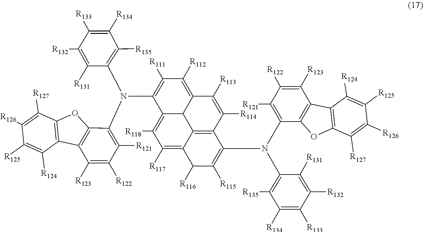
C12=C([R117])C([R118])=C3C4C1=C(C(N(C1=C([R135])C([R134])=C([R133])C([R132])=C1[R131])C1=C([R121])C([R122])=C([R123])C5=C1OC1=C5C([R124])=C([R125])C([R126])=C1[R127])=C([R115])C2[R116])C([R114])=C([R113])C4=C([R112])C([R111])=C3N(C1=C([R135])C([R134])=C([R133])C([R132])=C1[R131])C1=C([R121])C([R122])=C([R123])C2=C1OC1=C2C([R124])=C([R125])C([R126])=C1[R127]
